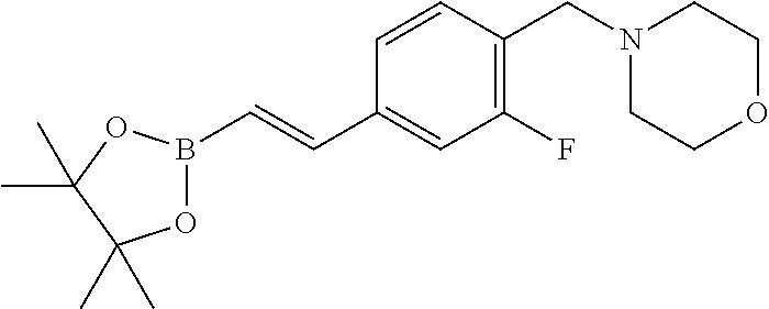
B1(C=CC2=CC(F)=C(CN3CCOCC3)C=C2)OC(C)(C)C(C)(C)O1
